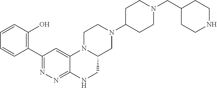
N1(C2CCN(CC3CCNCC3)CC2)CC2N(CC1)C1=CC(C3=C(O)C=CC=C3)=NN=C1NC2
